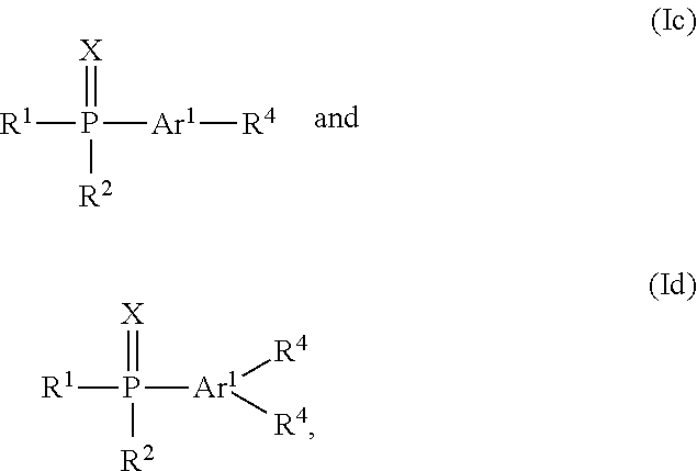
[R1]P(=[X])([R2])[Ar1][R4].[R1]P(=[X])([R2])[Ar1]([R4])[R4]
